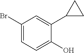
C1(Br)=CC=C(O)C(C2CC2)=C1
